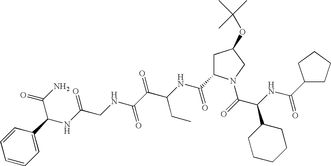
C(NC(C(=O)N1CC(OC(C)(C)C)CC1C(NC(C(C(NCC(NC(C(N)=O)C1=CC=CC=C1)=O)=O)=O)CC)=O)C1CCCCC1)(=O)C1CCCC1
